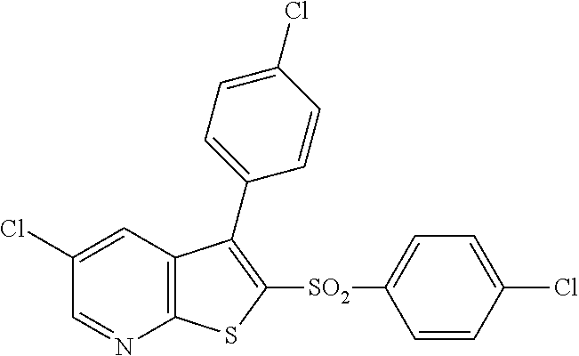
C1(Cl)=CC2=C(N=C1)SC([SO2]C1=CC=C(Cl)C=C1)=C2C1=CC=C(Cl)C=C1
